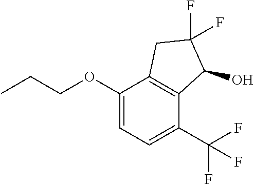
C1(OCCC)=CC=C(C(F)(F)F)C2=C1CC(F)(F)C2O
